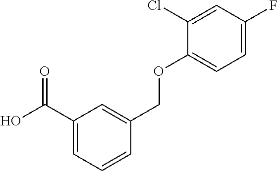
OC(C1=CC=CC(COC2=CC=C(F)C=C2Cl)=C1)=O
